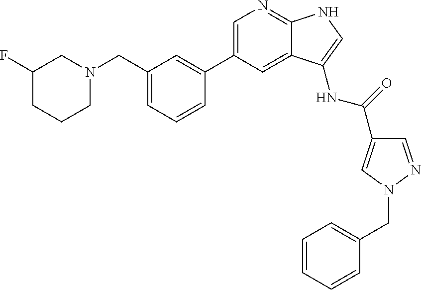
C1(CN2CC(F)CCC2)=CC=CC(C2=CN=C3C(=C2)C(NC(C2=CN(CC4=CC=CC=C4)N=C2)=O)=CN3)=C1
